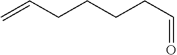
C=CCCCCC=O
